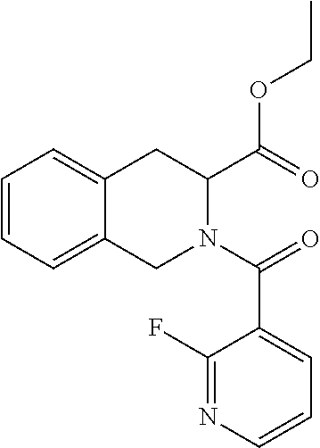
C1=CC=C2C(=C1)CC(C(OCC)=O)N(C(=O)C1=CC=CN=C1F)C2
